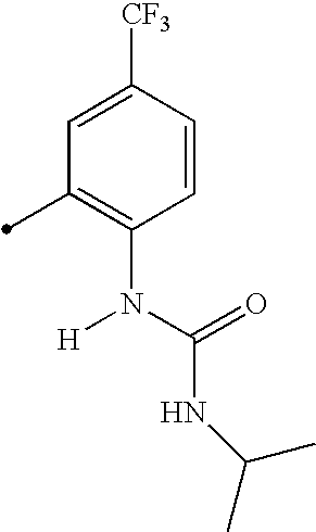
C1([CF3])=CC(C)=C(N(C(=O)NC(C)C)[H])C=C1
